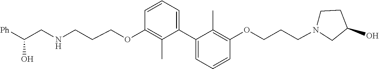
N(CC([Ph])O)CCCOC1=C(C)C(C2=CC=CC(OCCCN3CCC(O)C3)=C2C)=CC=C1
